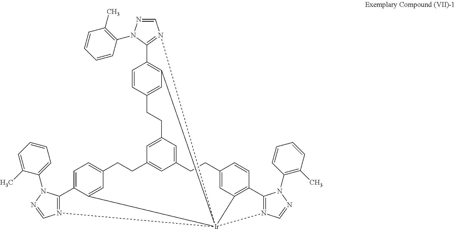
C1=CC2=CC3=C1C1=N(C=NN1C1=C(C)C=CC=C1)[Ir]3145C3=C(C=CC(=C3)CCC3=CC(=CC(=C3)CCC3=CC=C(C1=C3)C1=N4C=NN1C1=CC=CC=C1C)CC2)C1=N5C=NN1C1=C(C)C=CC=C1
